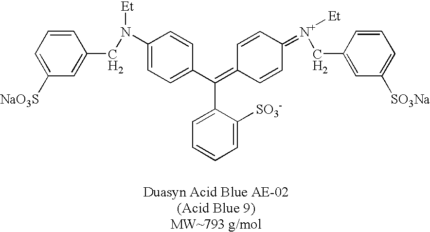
C1=CC=C([NaO3S])C=C1CN(C1=CC=C(C(C2=CC=CC=C2[SO3-])=C2C=CC(=[N+](CC3=CC([SO3Na])=CC=C3)[Et])C=C2)C=C1)[Et]
